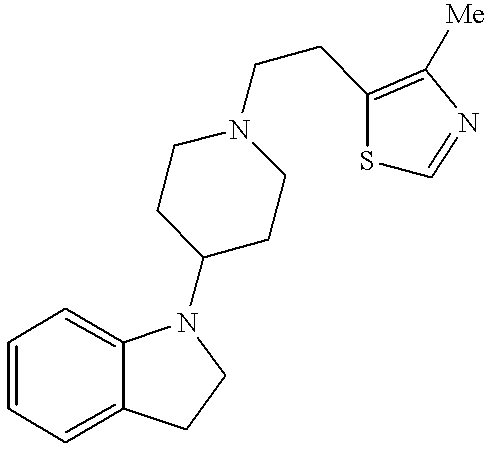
C1=CC=C2C(=C1)N(C1CCN(CCC3=C([Me])N=CS3)CC1)CC2
